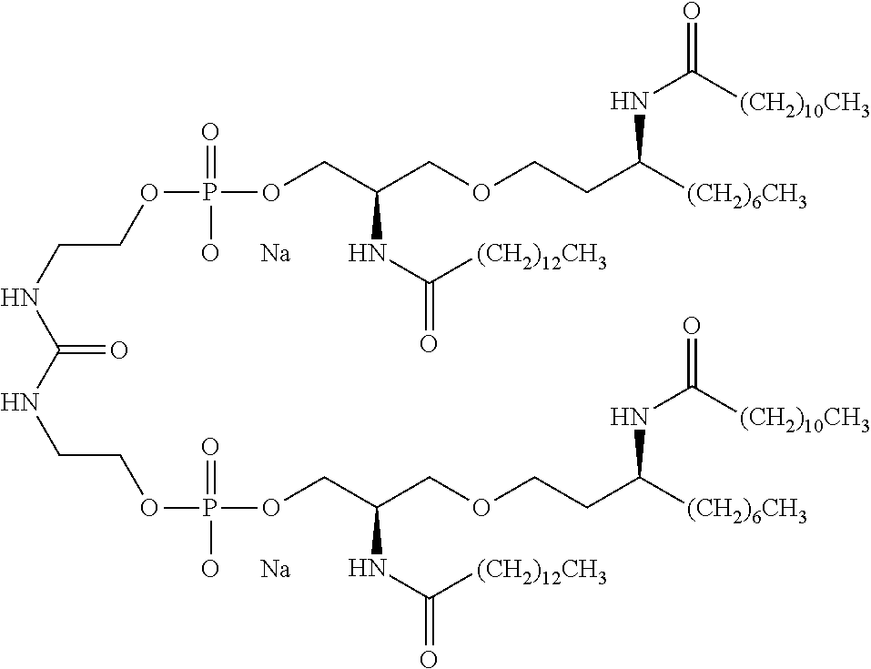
C(NCCOP(OCC(COCCC([(CH2)6CH3])NC(=O)[(CH2)10CH3])NC(=O)[(CH2)12CH3])(=O)[O      Na])(=O)NCCOP(OCC(COCCC([(CH2)6CH3])NC(=O)[(CH2)10CH3])NC(=O)[(CH2)12CH3])(=O)[O      Na]
